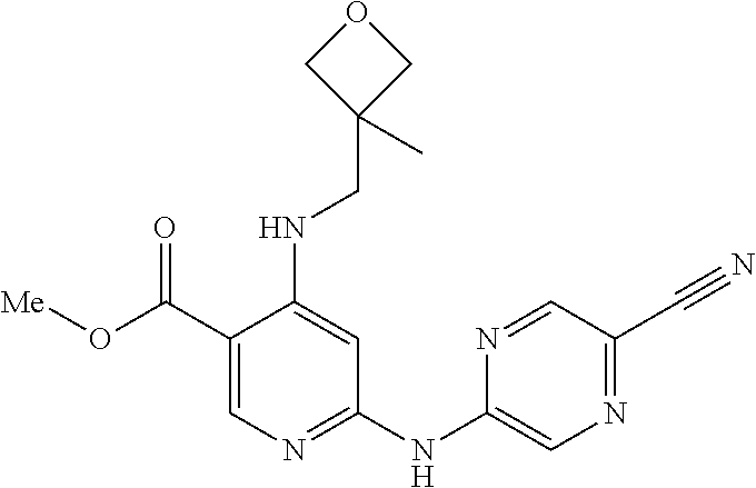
C1(C(O[Me])=O)=CN=C(NC2=CN=C(C#N)C=N2)C=C1NCC1(C)COC1
